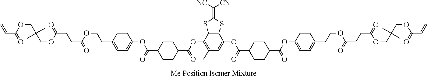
C12=C(SC(=C([CN])[NC])S1)C(OC(=O)C1CCC(C(=O)OC3=CC=C(CCOC(CCC(=O)OCC(COC(C=C)=O)(C)C)=O)C=C3)CC1)=C(C)C=C2OC(=O)C1CCC(C(=O)OC2=CC=C(CCOC(CCC(=O)OCC(COC(C=C)=O)(C)C)=O)C=C2)CC1
